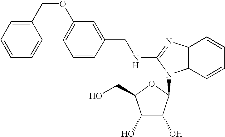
C1=C(OCC2=CC=CC=C2)C=C(CNC2=NC3=C(C=CC=C3)N2C2C(O)C(O)C(CO)O2)C=C1
